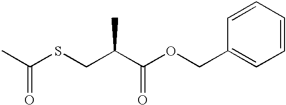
C1=CC(COC(C(CSC(C)=O)C)=O)=CC=C1
